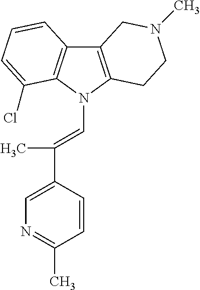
C12=C(N(C=C(C3=CN=C(C)C=C3)C)C3=C1C=CC=C3Cl)CCN(C)C2
